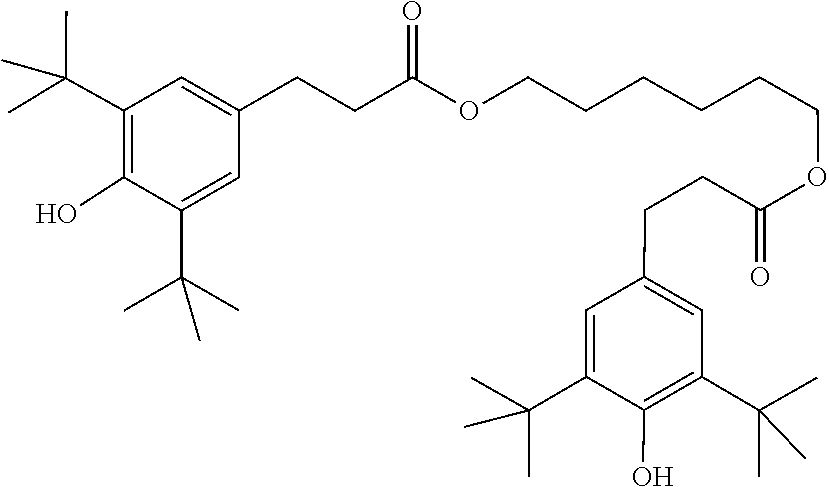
C1(C(C)(C)C)=CC(CCC(=O)OCCCCCCOC(CCC2=CC(C(C)(C)C)=C(O)C(C(C)(C)C)=C2)=O)=CC(C(C)(C)C)=C1O
